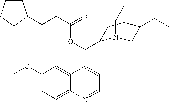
C(OC(=O)CCC1CCCC1)(C1=CC=NC2=CC=C(OC)C=C12)C1N2CC(CC)C(C1)CC2
